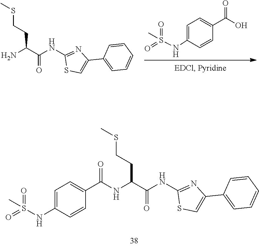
N(C1=CC=C(C(NC(CCSC)C(NC2=NC(C3=CC=CC=C3)=CS2)=O)=O)C=C1)S(=O)(=O)C.CSCCC(C(NC1=NC(C2=CC=CC=C2)=CS1)=O)N.N(C1=CC=C(C(O)=O)C=C1)S(=O)(=O)C
